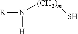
N([H])([R])[(CH2)m]S
